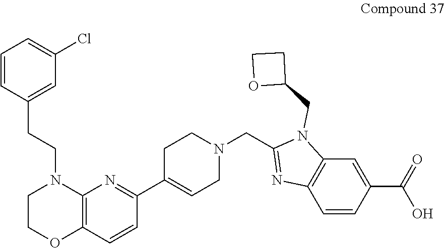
C1N(CCC2=CC(Cl)=CC=C2)C2=C(C=CC(C3=CCN(CC4=NC5=C(N4CC4CCO4)C=C(C(O)=O)C=C5)CC3)=N2)OC1
